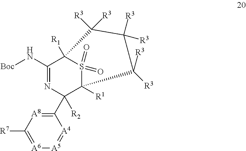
C1(N[Boc])=NC(C2=[A8]C([R7])=[A6][A5]=[A4]2)([R2])C2([R1])S(=O)(=O)C1([R1])C([R3])([R3])C([R3])([R3])C2([R3])[R3]
